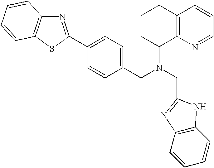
N(C1CCCC2=C1N=CC=C2)(CC1=NC2=C(C=CC=C2)N1)CC1=CC=C(C2=NC3=C(S2)C=CC=C3)C=C1
